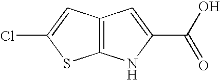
C12=C(C=C(Cl)S1)C=C(C(O)=O)N2
